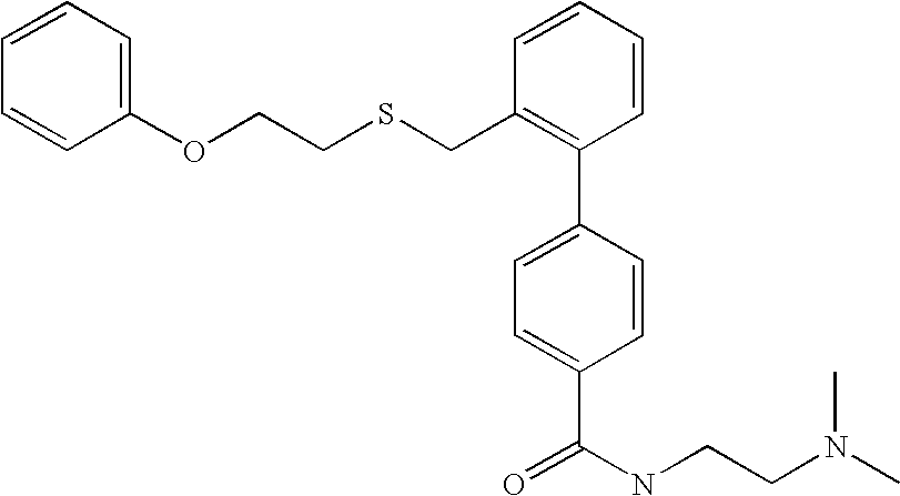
C1(OCCSCC2=C(C3=CC=C(C(NCCN(C)C)=O)C=C3)C=CC=C2)=CC=CC=C1
